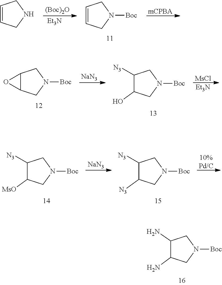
[(Boc)2O].[Et3N].[mCPBA].C1C=CCN1[Boc].C1C=CCN1.C12C(O1)CN([Boc])C2.[NaN3].C1([N3])C(O)CN([Boc])C1.[MsCl].[Et3N].C1([N3])C([MsO])CN([Boc])C1.[NaN3].C1([N3])C([N3])CN([Boc])C1.[10%Pd/C].C1(N)C(N)CN([Boc])C1
